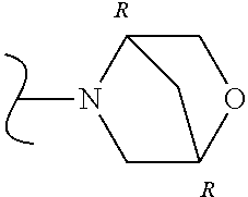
CN1CC2OCC1C2.[R].[R]
